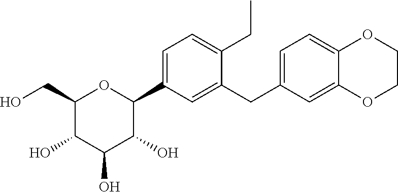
C1(CO)C(O)C(O)C(O)C(C2=CC=C(CC)C(CC3=CC=C4C(=C3)OCCO4)=C2)O1
